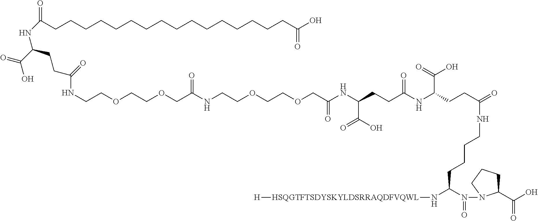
O=C(NC(C(=O)O)CCC(=O)NCCOCCOCC(NCCOCCOCC(=O)NC(C(=O)O)CCC(=O)NC(C(O)=O)CCC(NCCCCC(N(=O)N1C(C(=O)O)CCC1)N[HSQGTFTSDYSKYLDSRRAQDFVQWL][H])=O)=O)CCCCCCCCCCCCCCCCC(=O)O
